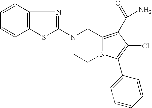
N1(C2=NC3=C(S2)C=CC=C3)CCN2C(=C(C(=O)N)C(Cl)=C2C2=CC=CC=C2)C1
